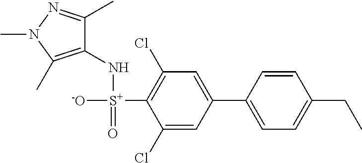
C1(N[S+]([-O])(=O)C2=C(Cl)C=C(C3=CC=C(CC)C=C3)C=C2Cl)=C(C)N(C)N=C1C
